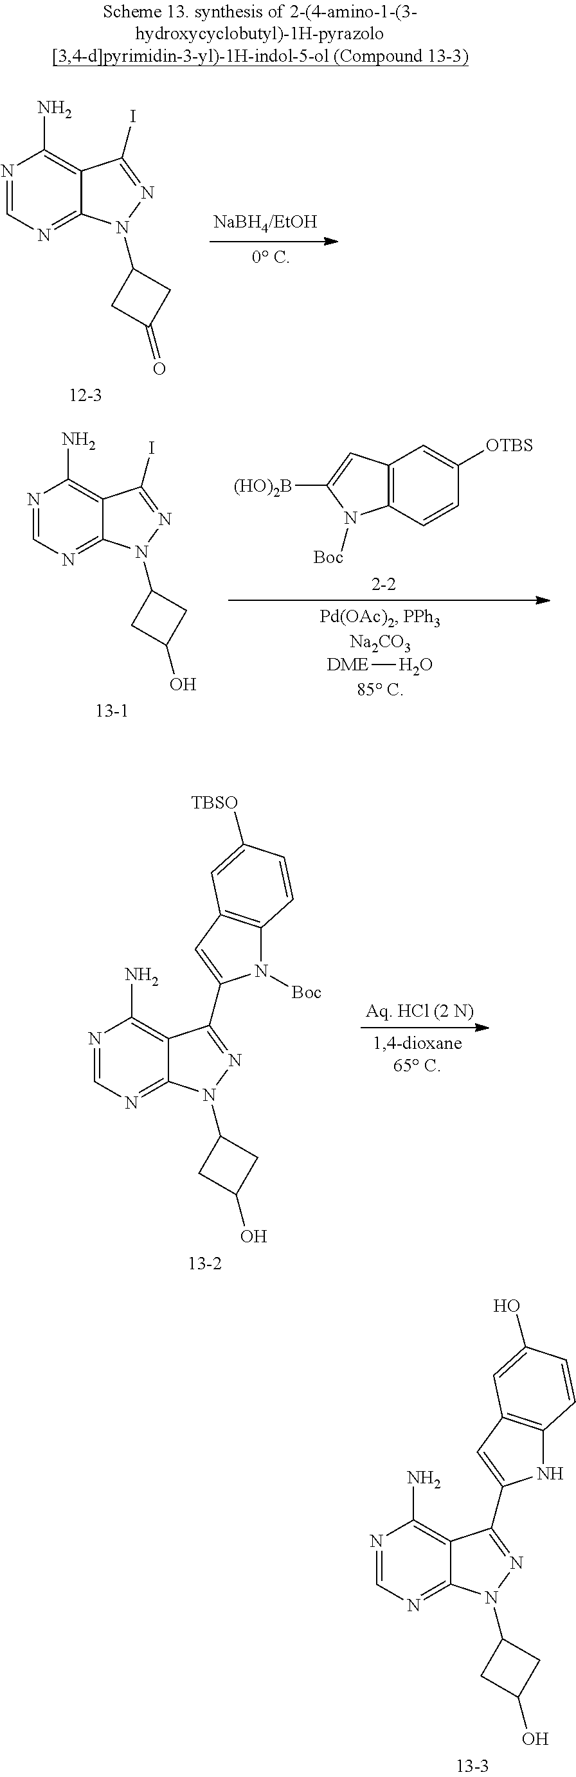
N1=CN=C2C(=C1N)C(I)=NN2C1CC(=O)C1.C12=C(C=CC([OTBS])=C1)N([Boc])C([(HO)2B])=C2.[DME]O.N1=CN=C2C(=C1N)C(I)=NN2C1CC(O)C1.N1=CN=C2C(=C1N)C(C1=CC3=C(N1[Boc])C=CC([TBSO])=C3)=NN2C1CC(O)C1.N1=CN=C2C(=C1N)C(C1=CC3=C(N1)C=CC(O)=C3)=NN2C1CC(O)C1
